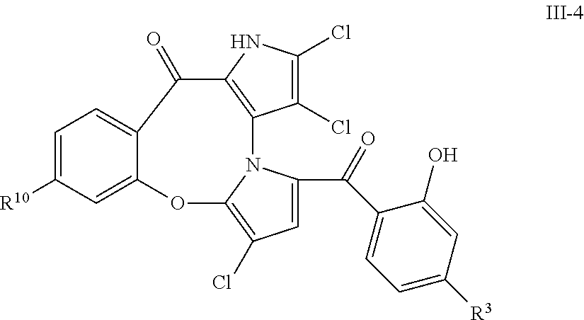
C1(Cl)=C(Cl)NC2=C1N1C(C(=O)C3=CC=C([R3])C=C3O)=CC(Cl)=C1OC1=CC([R10])=CC=C1C2=O
